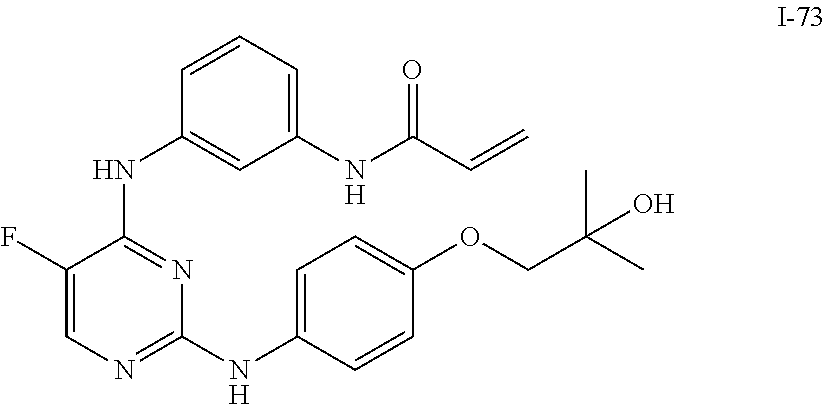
C1=CC=C(NC(C=C)=O)C=C1NC1=NC(NC2=CC=C(OCC(C)(C)O)C=C2)=NC=C1F
